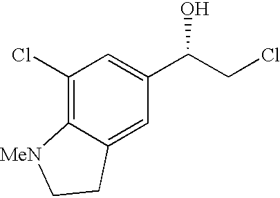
C1(Cl)=C2C(=CC(C(CCl)O)=C1)CC[MeN]2
